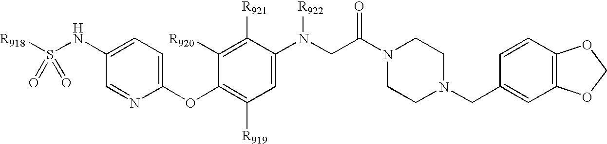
[R918]S(=O)(NC1=CC=C(OC2=C([R919])C=C(N([R922])CC(=O)N3CCN(CC4=CC5=C(C=C4)OCO5)CC3)C([R921])=C2[R920])N=C1)=O
